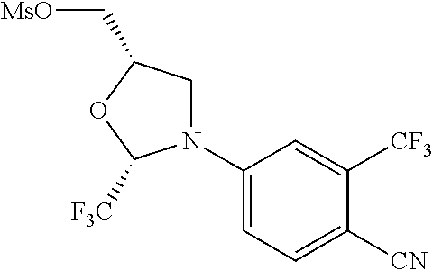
N1(C2=CC=C([CN])C([CF3])=C2)CC(C[MsO])OC1[F3C]
